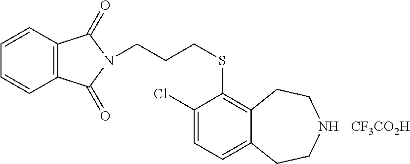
[CF3CO2H].S(C1=C2C(=CC=C1Cl)CCNCC2)CCCN1C(=O)C2=C(C1=O)C=CC=C2
